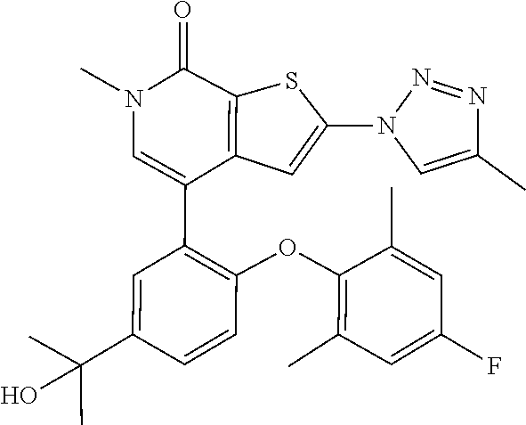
C1(C)=C(OC2=C(C3=CN(C)C(=O)C4=C3C=C(N3C=C(C)N=N3)S4)C=C(C(C)(C)O)C=C2)C(C)=CC(F)=C1
